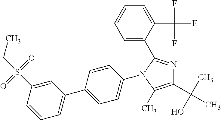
C1(C(C)(O)C)=C(C)N(C2=CC=C(C3=CC=CC(S(=O)(=O)CC)=C3)C=C2)C(C2=CC=CC=C2C(F)(F)F)=N1
